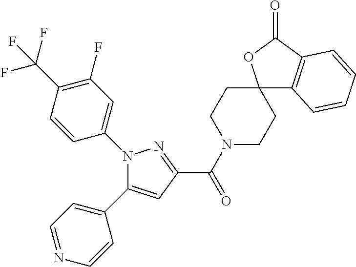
C(=O)(C1=NN(C2=CC(F)=C(C(F)(F)F)C=C2)C(C2=CC=NC=C2)=C1)N1CCC2(CC1)C1=C(C(=O)O2)C=CC=C1
